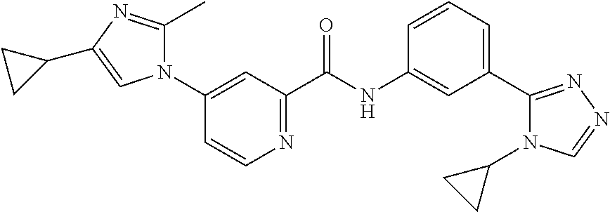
N1=C(C(NC2=CC(C3=NN=CN3C3CC3)=CC=C2)=O)C=C(N2C(C)=NC(C3CC3)=C2)C=C1
